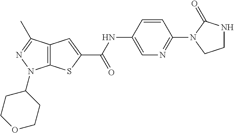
C1=C(NC(=O)C2=CC3=C(S2)N(C2CCOCC2)N=C3C)C=CC(N2C(=O)NCC2)=N1
